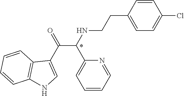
C1=CC(CCNC(C(C2=CNC3=C2C=CC=C3)=O)C2=CC=CC=N2)=CC=C1Cl
